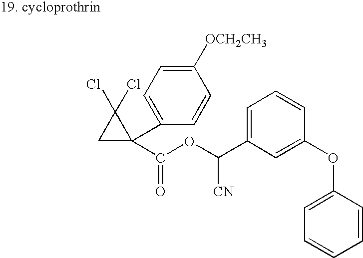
C1(C(OC(C2=CC=CC(OC3=CC=CC=C3)=C2)[CN])=O)(C2=CC=C([OCH2CH3])C=C2)C(Cl)(Cl)C1
